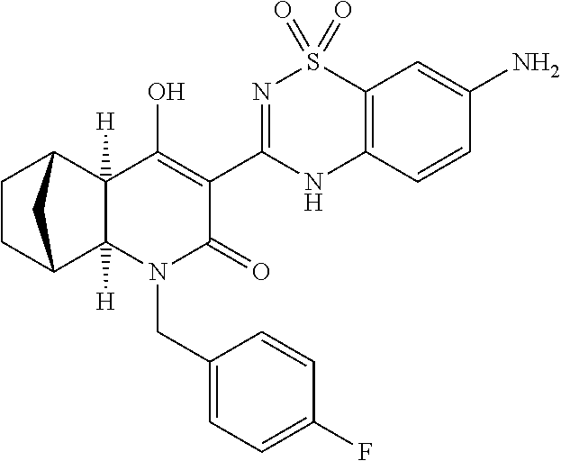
N1=C(C2=C(O)C3([H])C([H])(N(CC4=CC=C(F)C=C4)C2=O)C2CCC3C2)NC2=C(S1(=O)=O)C=C(N)C=C2
